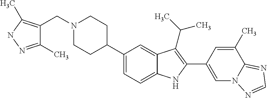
N1(CC2=C(C)NN=C2C)CCC(C2=CC=C3C(=C2)C(C(C)C)=C(C2=CN4C(=NC=N4)C(C)=C2)N3)CC1
